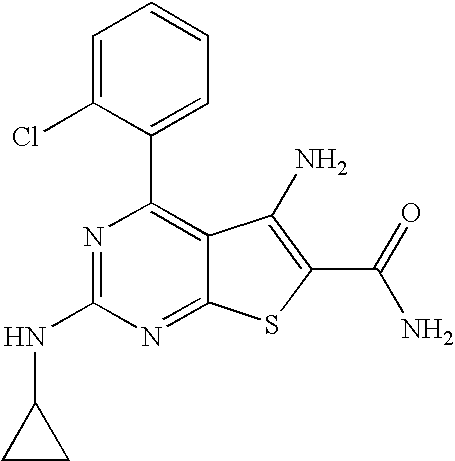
N1=C(NC2CC2)N=C2C(=C1C1=CC=CC=C1Cl)C(N)=C(C(N)=O)S2
